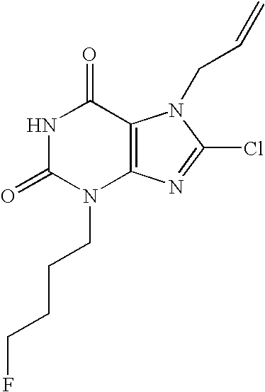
N1C(=O)N(CCCCF)C2=C(C1=O)N(CC=C)C(Cl)=N2
